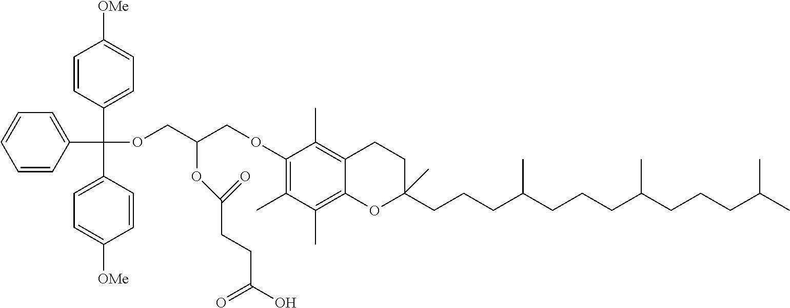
O(CC(COC(C1=CC=CC=C1)(C1=CC=C([OMe])C=C1)C1=CC=C([OMe])C=C1)OC(=O)CCC(O)=O)C1=C(C)C(C)=C2C(=C1C)CCC(CCCC(CCCC(CCCC(C)C)C)C)(C)O2
